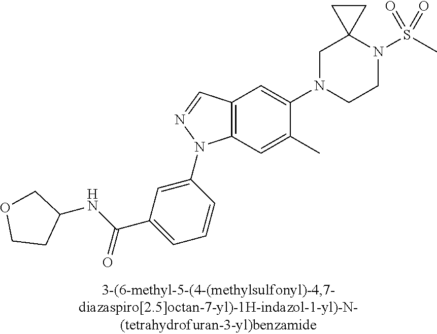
N1(C2=CC3=C(C=C2C)N(C2=CC(C(NC4COCC4)=O)=CC=C2)N=C3)CCN(S(C)(=O)=O)C2(C1)CC2
